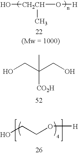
O[CH2CH](O[H])C.OCC(CO)(C)[CO2H].OCCO[H]
